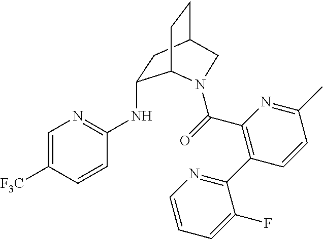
C1=C([F3C])C=CC(NC2CC3CCC2N(C(C2=C(C4=NC=CC=C4F)C=CC(C)=N2)=O)C3)=N1
